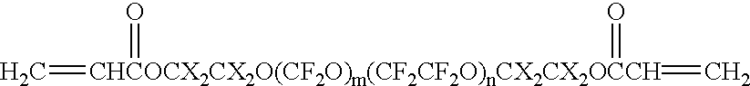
C=[CHCOCX2CX2O(CF2O)m(CF2CF2O)nCX2CX2OCCH](=O)(=O)=C
